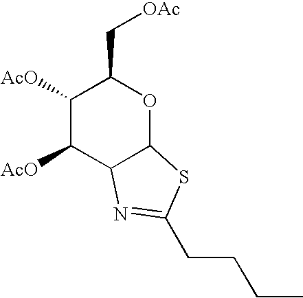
C1([AcO])C([AcO])C2C(OC1C[OAc])SC(CCCC)=N2
